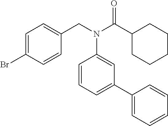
BrC1=CC=C(CN(C(C2CCCCC2)=O)C2=CC(C3=CC=CC=C3)=CC=C2)C=C1
